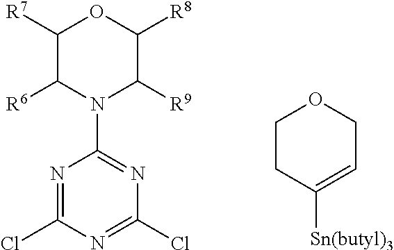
N1=C(Cl)N=C(Cl)N=C1N1C([R9])C([R8])OC([R7])C1[R6].C1CC([Sn(butyl)3])=CCO1
